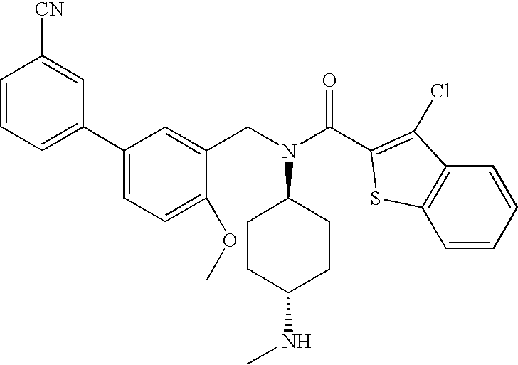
C1=CC=C(C2=CC=C(OC)C(CN(C3CCC(NC)CC3)C(C3=C(Cl)C4=C(C=CC=C4)S3)=O)=C2)C=C1[CN]
